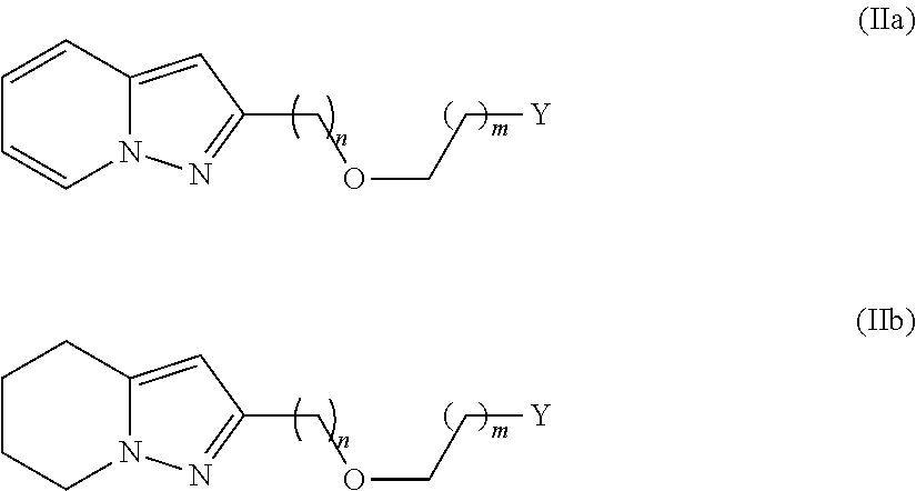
C1=CN2C(=CC(COCC[Y])=N2)C=C1.C1CN2C(=CC(COCC[Y])=N2)CC1
